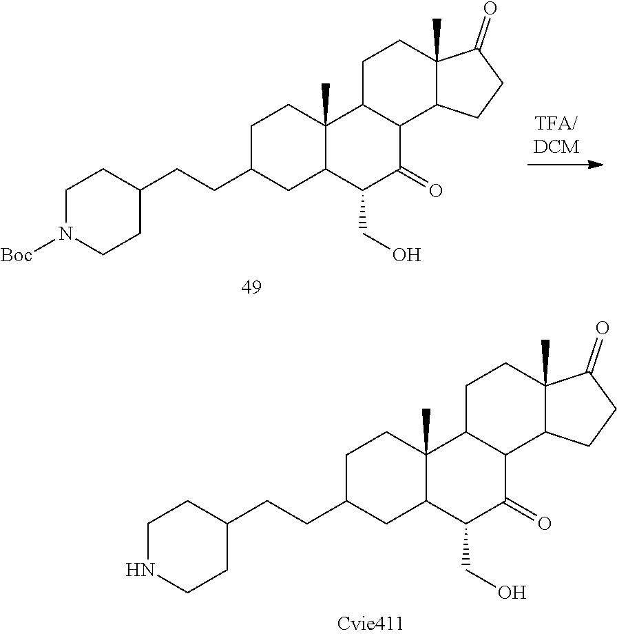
C(C1CC2C(C)(CC1)C1C(C(=O)C2CO)C2C(C)(CC1)C(=O)CC2)CC1CCNCC1.C(C1CC2C(C)(CC1)C1C(C(=O)C2CO)C2C(C)(CC1)C(=O)CC2)CC1CCN([Boc])CC1
